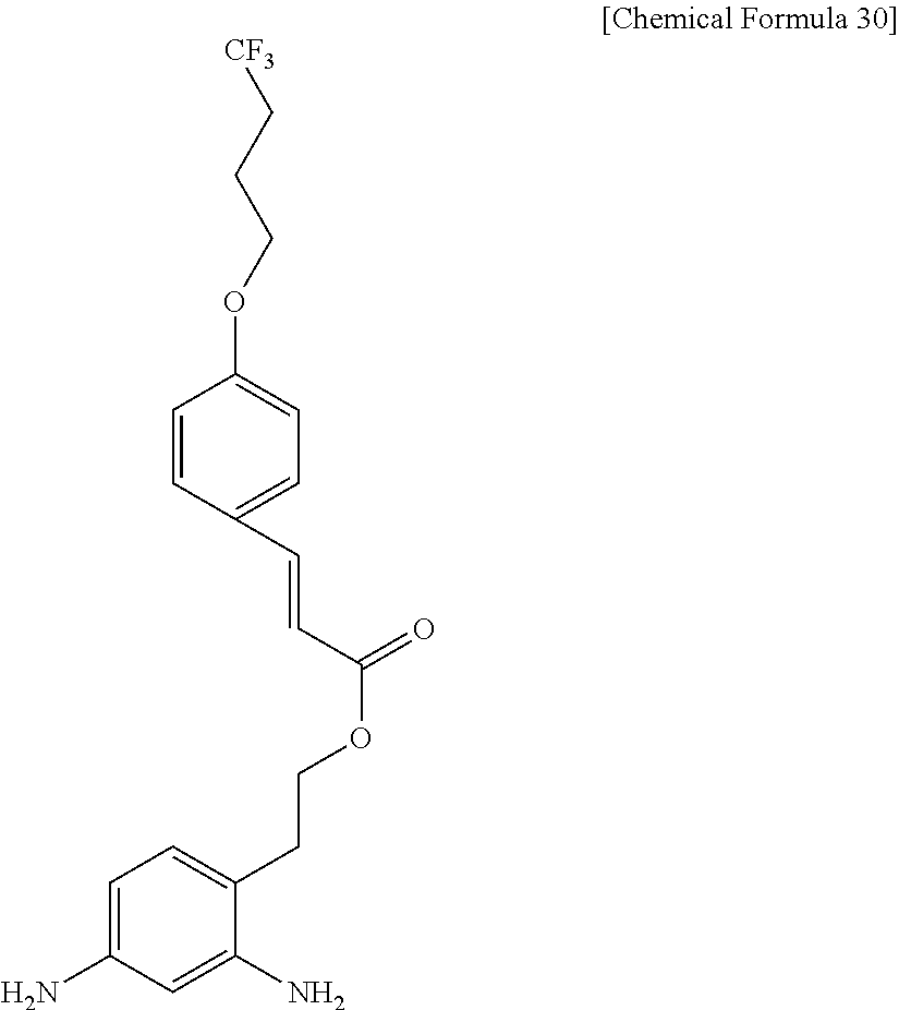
C1=CC(C=CC(=O)OCCC2=CC=C(N)C=C2N)=CC=C1OCCC[CF3]
